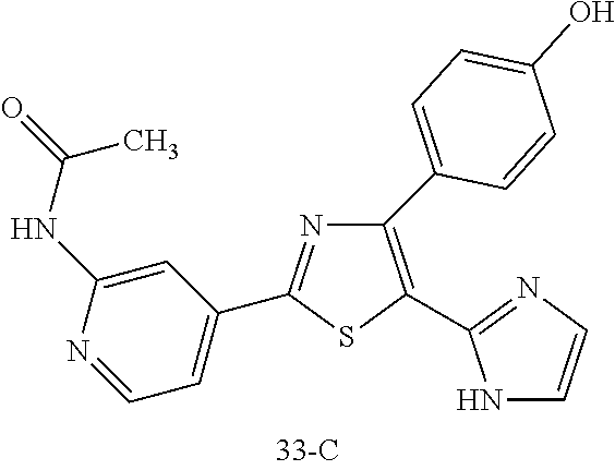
C1(C2=CC=C(O)C=C2)=C(C2=NC=CN2)SC(C2=CC=NC(NC(=O)C)=C2)=N1
